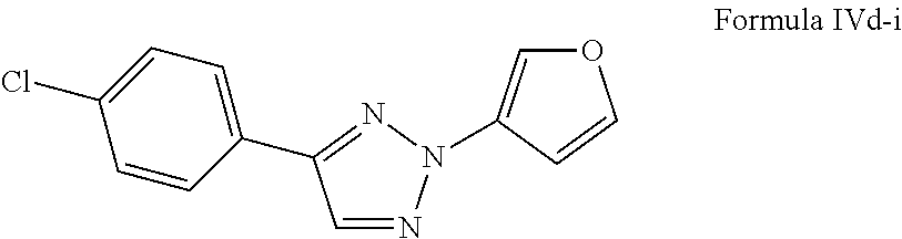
N1=CC(C2=CC=C(Cl)C=C2)=NN1C1=COC=C1
